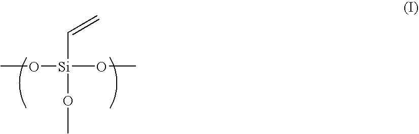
[Si](OC)(OC)(C=C)OC
